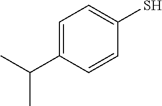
C1=C(C(C)C)C=CC(S)=C1
